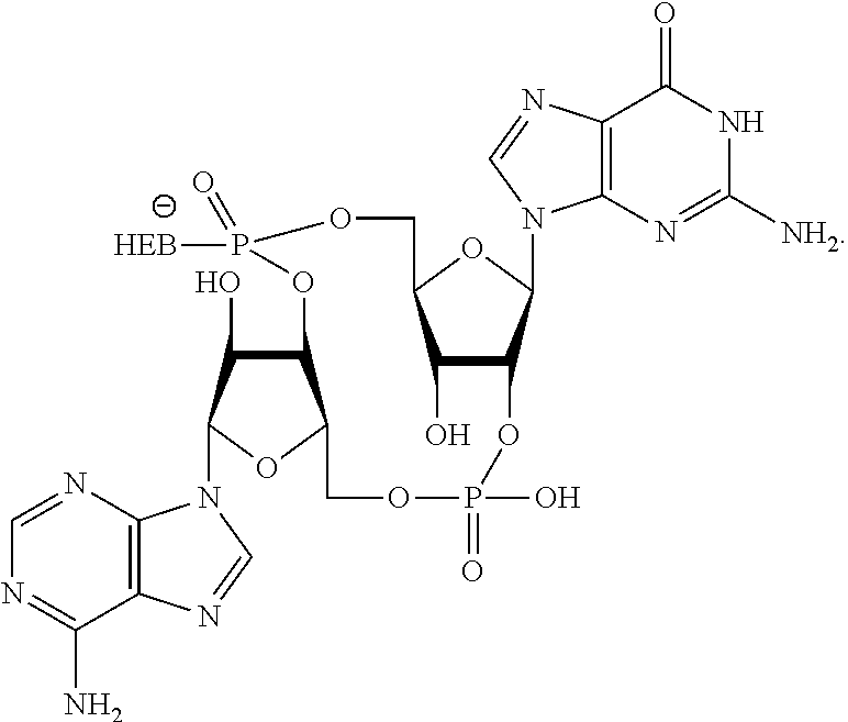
C12=C(N=CN=C1N)N(C1C(O)C3C(O1)COP(=O)(O)OC1C(O)C(OC1N1C4=C(C(=O)NC([NH2])=N4)N=C1)COP(=O)([HEB])O3)C=N2
